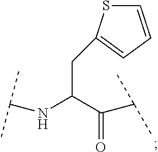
C(C(C(=O)C(C)C)NC(C)C)C1=CC=CS1
